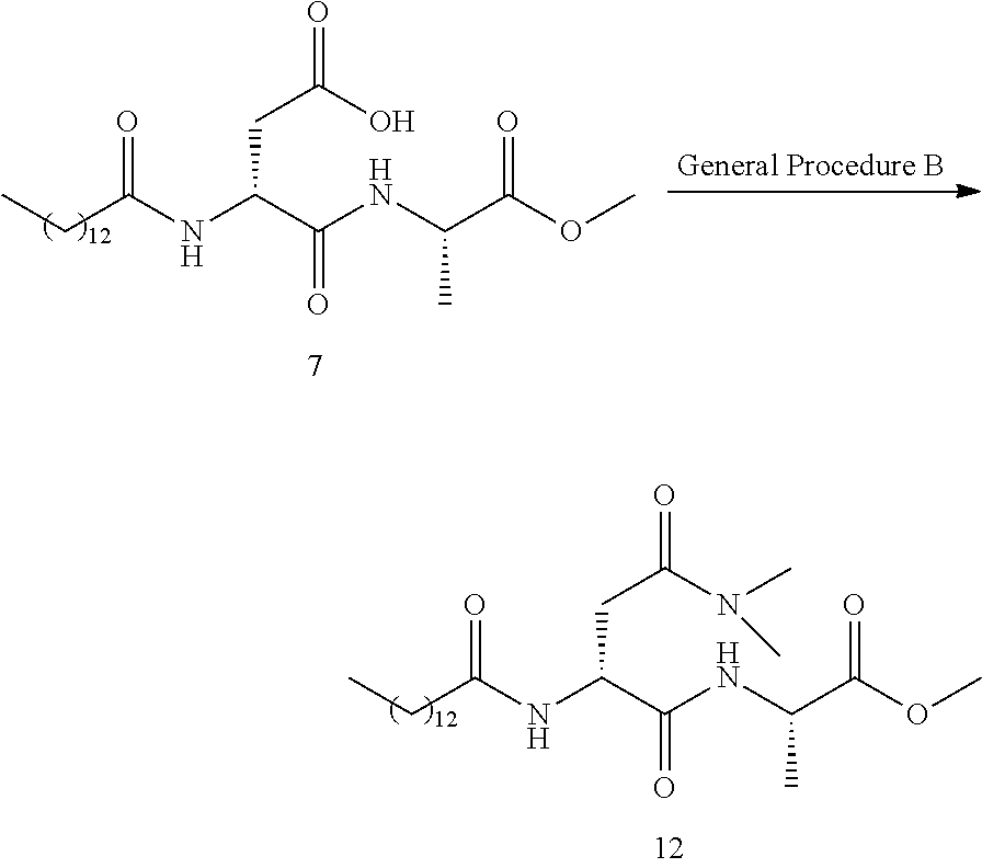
N(C(C(NC(C(OC)=O)C)=O)CC(=O)N(C)C)C(CC)=O.N(C(C(NC(C(OC)=O)C)=O)CC(=O)O)C(CC)=O
